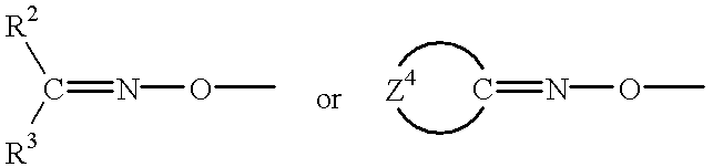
[R2]C([R3])=NOC.N(=C)OC
